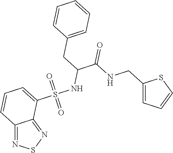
C12=NSN=C1C(S(NC(CC1=CC=CC=C1)C(=O)NCC1=CC=CS1)(=O)=O)=CC=C2
